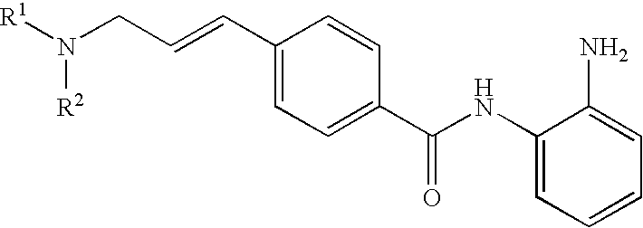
N(CC=CC1=CC=C(C(NC2=CC=CC=C2N)=O)C=C1)([R1])[R2]
